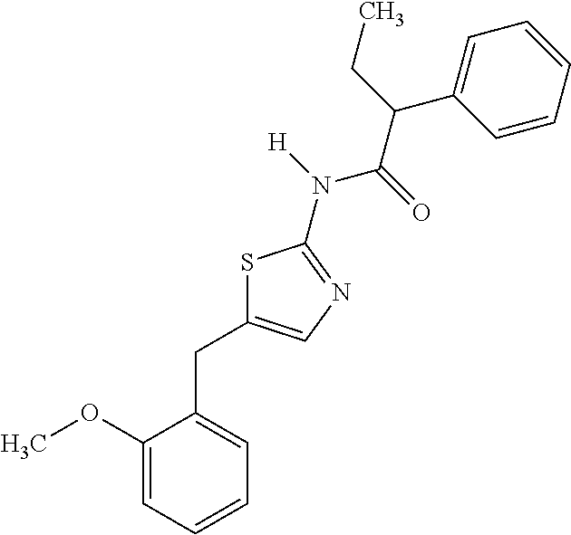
C1=CC=C(OC)C(CC2=CN=C(N([H])C(=O)C(CC)C3=CC=CC=C3)S2)=C1
